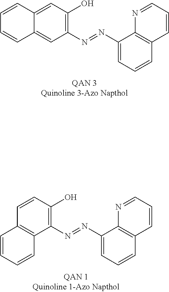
C12=CC(O)=C(N=NC3=CC=CC4=C3N=CC=C4)C=C1C=CC=C2.C1=CC(O)=C(N=NC2=CC=CC3=C2N=CC=C3)C2=C1C=CC=C2
